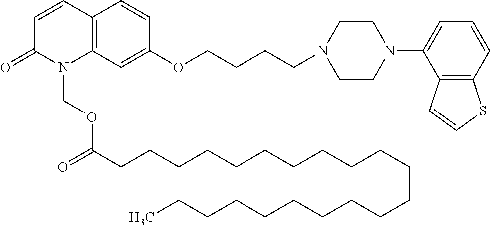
C1=CC2=C(N(COC(CCCCCCCCCCCCCCCCCCCCC)=O)C1=O)C=C(OCCCCN1CCN(C3=CC=CC4=C3C=CS4)CC1)C=C2
